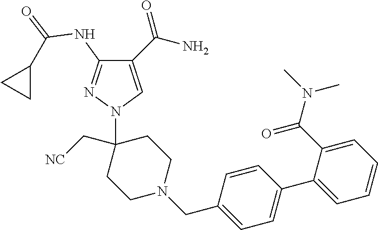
C1(C(N)=O)=CN(C2(C[NC])CCN(CC3=CC=C(C4=CC=CC=C4C(N(C)C)=O)C=C3)CC2)N=C1NC(=O)C1CC1
